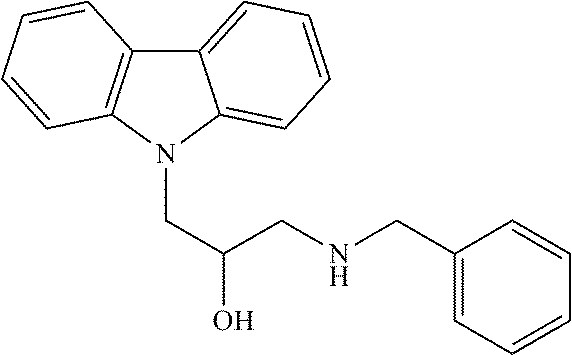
C12=CC=CC=C1N(CC(CNCC1=CC=CC=C1)O)C1=C2C=CC=C1
